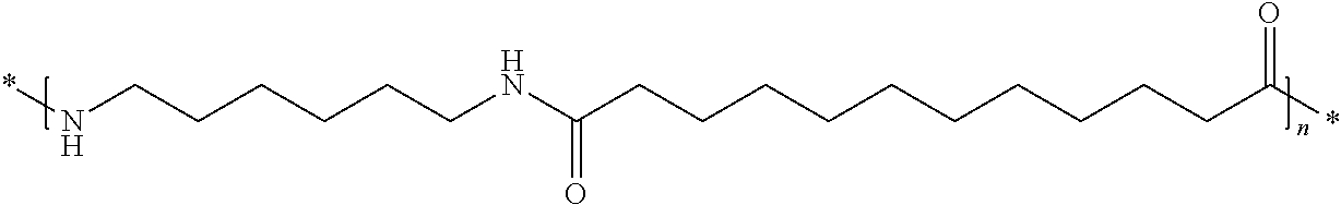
*NCCCCCCNC(CCCCCCCCCCC(*)=O)=O
